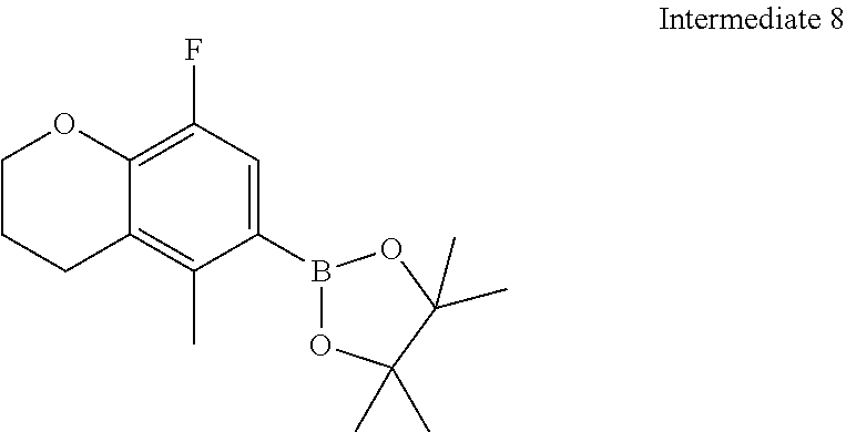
C1CCC2=C(C)C(B3OC(C)(C)C(C)(C)O3)=CC(F)=C2O1
